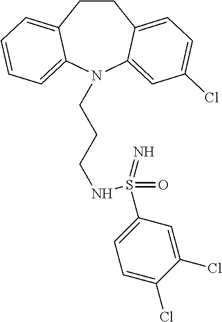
C1CC2=CC=C(Cl)C=C2N(CCCNS(C2=CC=C(Cl)C(Cl)=C2)(=O)=N)C2=CC=CC=C12
